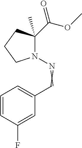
N1(N=CC2=CC=CC(F)=C2)C(C(OC)=O)(C)CCC1
